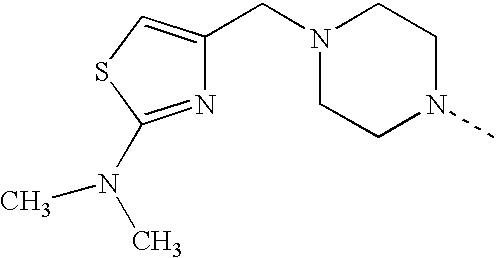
N1(CC2=CSC(N(C)C)=N2)CCN(C)CC1
